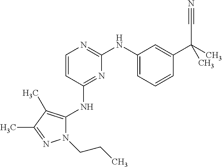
C1=CC(NC2=C(C)C(C)=NN2CCC)=NC(NC2=CC=CC(C(C)(C#N)C)=C2)=N1
